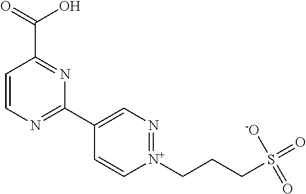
C1=CN=C(C2=CN=[N+](CCCS(=O)(=O)[-O])C=C2)N=C1C(O)=O
